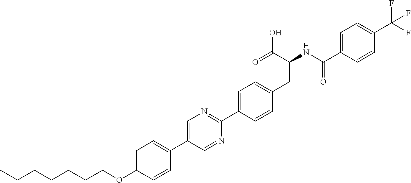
C(OC1=CC=C(C2=CN=C(C3=CC=C(CC(NC(C4=CC=C(C(F)(F)F)C=C4)=O)C(O)=O)C=C3)N=C2)C=C1)CCCCCC
